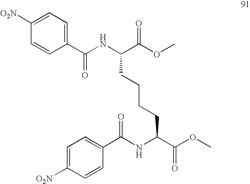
C1(C(=O)NC(C(=O)OC)CCCCC(NC(=O)C2=CC=C([O2N])C=C2)C(=O)OC)=CC=C([O2N])C=C1
